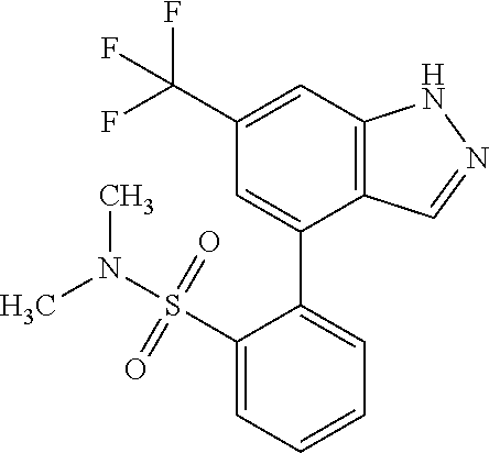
C12=C(C=C(C(F)(F)F)C=C1C1=CC=CC=C1S(N(C)C)(=O)=O)NN=C2
